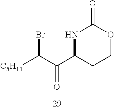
N1C(C(C([C5H11])Br)=O)CCOC1=O
